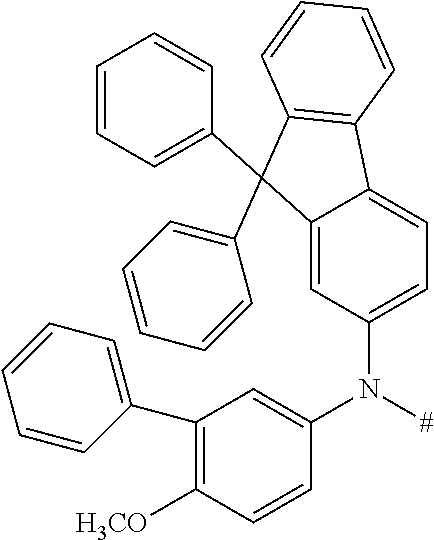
C1(N(C2=CC(C3=CC=CC=C3)=C([H3CO])C=C2)[#])=CC=C2C(=C1)C(C1=CC=CC=C1)(C1=CC=CC=C1)C1=C2C=CC=C1
